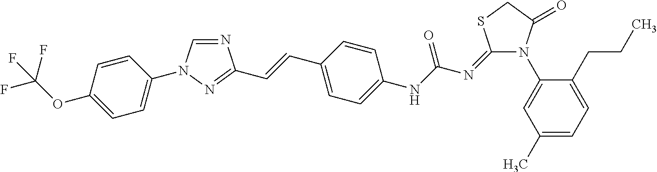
N1=CN(C2=CC=C(OC(F)(F)F)C=C2)N=C1C=CC1=CC=C(NC(N=C2N(C3=CC(C)=CC=C3CCC)C(=O)CS2)=O)C=C1
